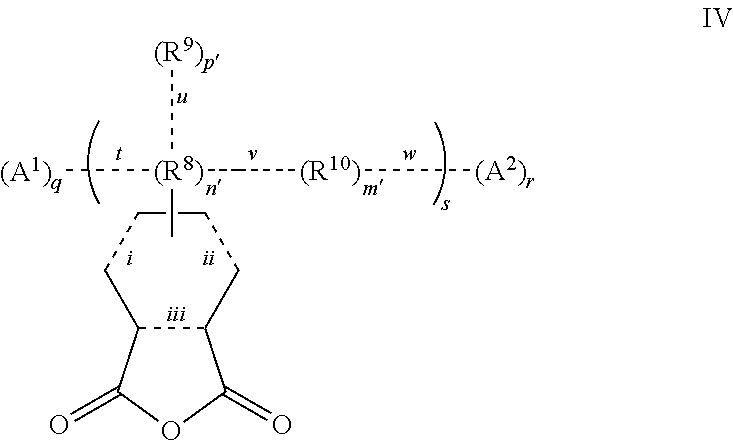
C12C(CCCC1)C(=O)OC2=O.C[(R8)]([(A1)q])(C[(R10)][(A2)r])[(R9)p]
